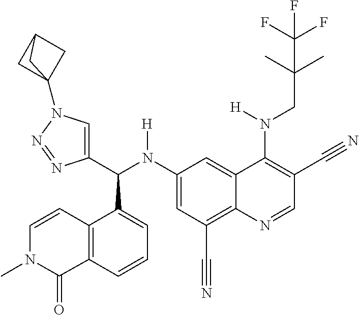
C1(N(C(C2=CN(C34CC(C3)C4)N=N2)C2=CC=CC3=C2C=CN(C)C3=O)[H])=CC(C#N)=C2C(=C1)C(N(CC(C)(C)C(F)(F)F)[H])=C(C#N)C=N2
